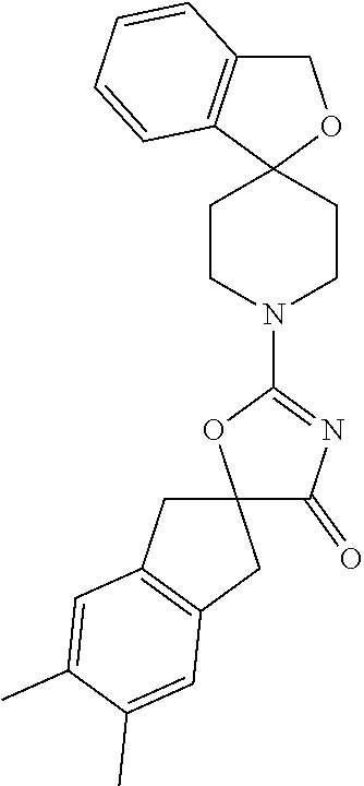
C12(CCN(C3=NC(=O)C4(O3)CC3=C(C4)C=C(C)C(C)=C3)CC1)OCC1=C2C=CC=C1
